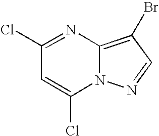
C12=C(Br)C=NN1C(Cl)=CC(Cl)=N2
